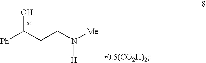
[Ph]C(CCN([Me])[H])O
